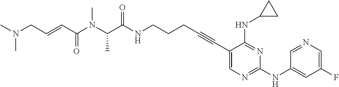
C(NCCCC#CC1=CN=C(NC2=CC(F)=CN=C2)N=C1NC1CC1)(=O)C(N(C)C(C=CCN(C)C)=O)C
